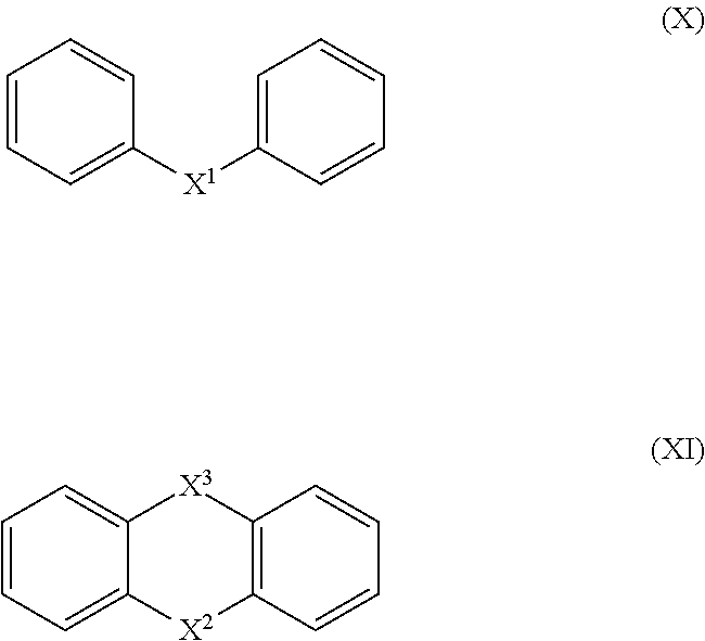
C1=CC=C([X1]C2=CC=CC=C2)C=C1.C1=CC=C2C(=C1)[X3]C1=C([X2]2)C=CC=C1
